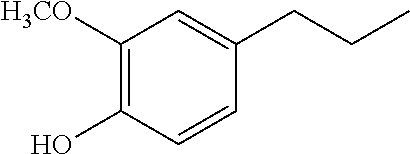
C1([H3CO])=C(O)C=CC(CCC)=C1
